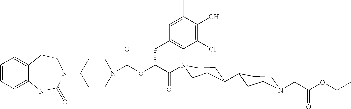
C12=CC=CC=C1NC(=O)N(C1CCN(C(OC(C(=O)N3CCC(C4CCN(CC(OCC)=O)CC4)CC3)CC3=CC(Cl)=C(O)C(C)=C3)=O)CC1)CC2
